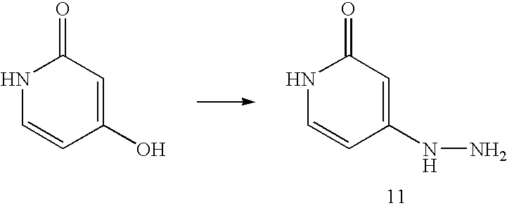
N1C=CC(NN)=CC1=O.N1C=CC(O)=CC1=O
